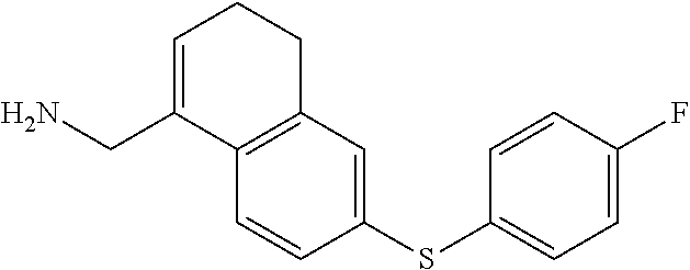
C1=CC(SC2=CC=C(F)C=C2)=CC2=C1C(CN)=CCC2
